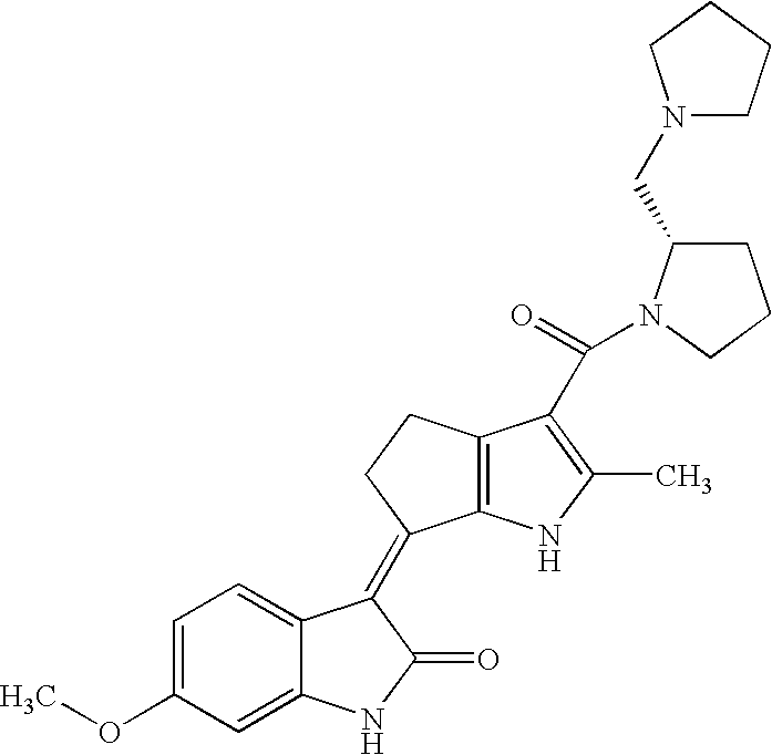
C1=C(OC)C=C2C(=C1)C(=C1C3=C(CC1)C(C(N1C(CN4CCCC4)CCC1)=O)=C(C)N3)C(=O)N2
